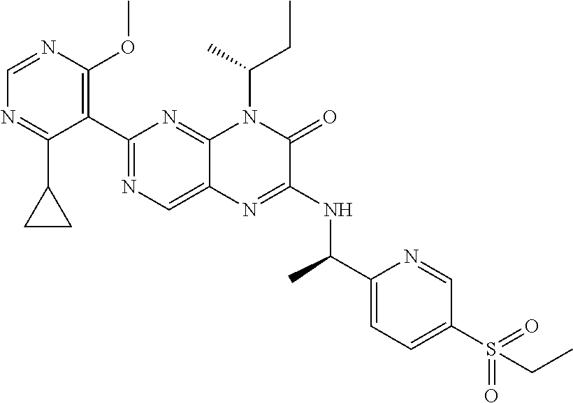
C1=NC(OC)=C(C2=NC=C3C(=N2)N(C(CC)C)C(=O)C(NC(C2=CC=C(S(=O)(=O)CC)C=N2)C)=N3)C(C2CC2)=N1
